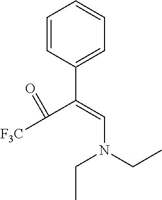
C1=CC(C(=CN(CC)CC)C([F3C])=O)=CC=C1
